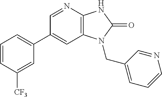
C1(C2=CC=CC([CF3])=C2)=CC2=C(N=C1)NC(=O)N2CC1=CC=CN=C1
